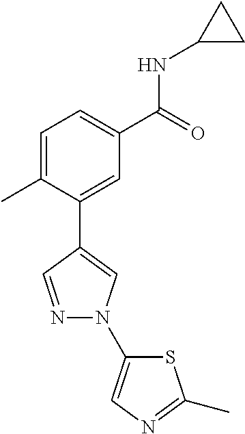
C1=C(C)C(C2=CN(C3=CN=C(C)S3)N=C2)=CC(C(=O)NC2CC2)=C1
